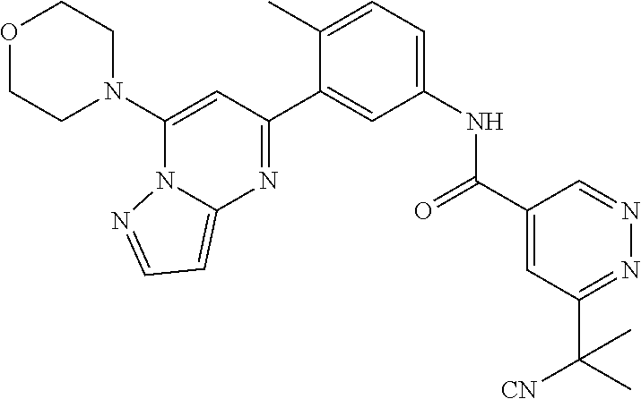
C1(N2CCOCC2)=CC(C2=CC(NC(C3=CC(C(C)([CN])C)=NN=C3)=O)=CC=C2C)=NC2=CC=NN12
